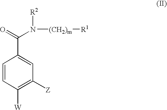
C1=CC([W])=C([Z])C=C1C(=O)N([(CH2)m][R1])[R2]
